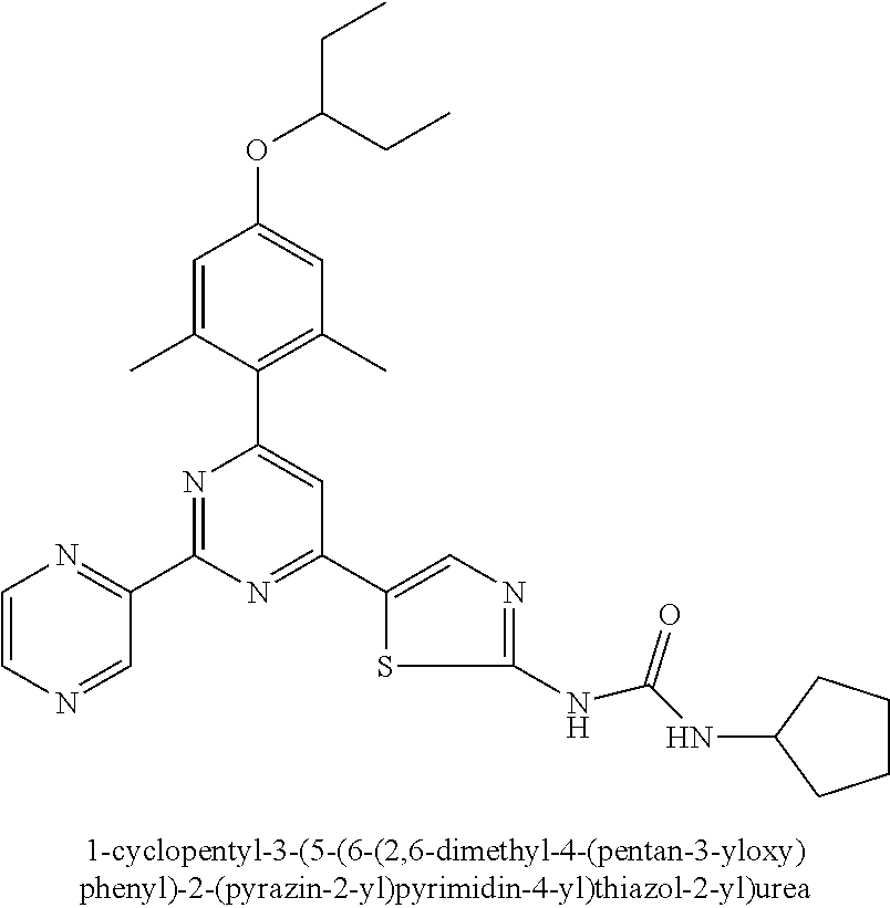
C1=C(C)C(C2=CC(C3=CN=C(NC(NC4CCCC4)=O)S3)=NC(C3=NC=CN=C3)=N2)=C(C)C=C1OC(CC)CC
